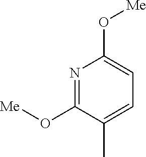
N1=C(O[Me])C(C)=CC=C1O[Me]
